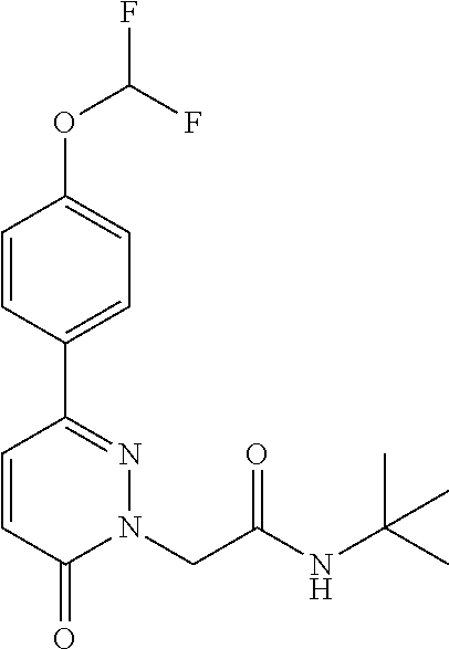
C1=CC(C2=NN(CC(NC(C)(C)C)=O)C(=O)C=C2)=CC=C1OC(F)F
